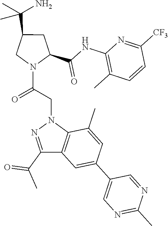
C1(C(N)(C)C)CN(C(CN2C3=C(C(C(C)=O)=N2)C=C(C2=CN=C(C)N=C2)C=C3C)=O)C(C(NC2=C(C)C=CC([CF3])=N2)=O)C1
